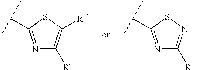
N1=C(C(C)C)SN=C1[R40].N1=C(C(C)C)SC([R41])=C1[R40]
